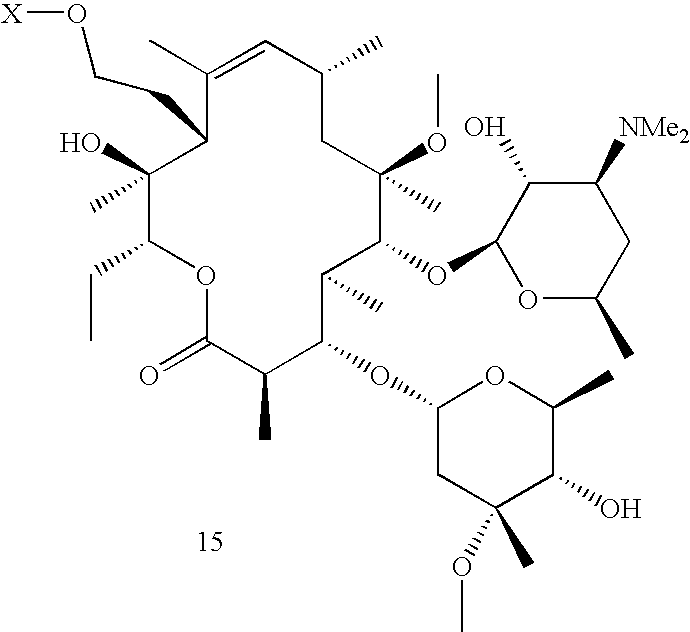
C1(O)(C)C(CC)OC(=O)C(C)C(OC2CC(C)(OC)C(O)C(C)O2)C(C)C(OC2OC(C)CC([NMe2])C2O)C(C)(OC)CC(C)C=C(C)C1CCO[X]
